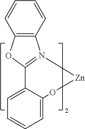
C1=C2C(=CC=C1)O[Zn]N1=C2OC2=C1C=CC=C2
